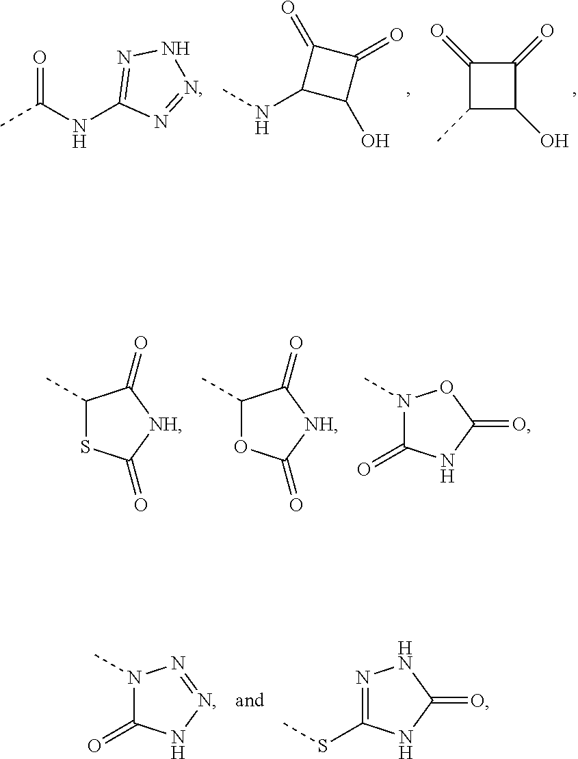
C1(NC)C(O)C(=O)C1=O.C1(C)C(O)C(=O)C1=O.N(C1=NNN=N1)C(C)=O.C1(C)SC(=O)[NH]C1=O.C1(C)OC(=O)[NH]C1=O.N1(C)C(=O)NC(=O)O1.N1(C)C(=O)NN=N1.N1=C(SC)NC(=O)N1
